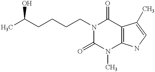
CC(CCCCN1C(=O)C2=C(N(C)C1=O)NC=C2C)O
